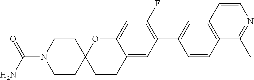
C1=C(C2=C(F)C=C3C(=C2)CCC2(O3)CCN(C(N)=O)CC2)C=CC2=C1C=CN=C2C
